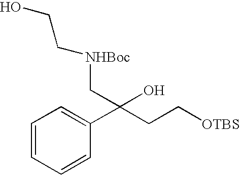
C1=CC=CC(C(CC[OTBS])(O)C[NHBoc]CCO)=C1
